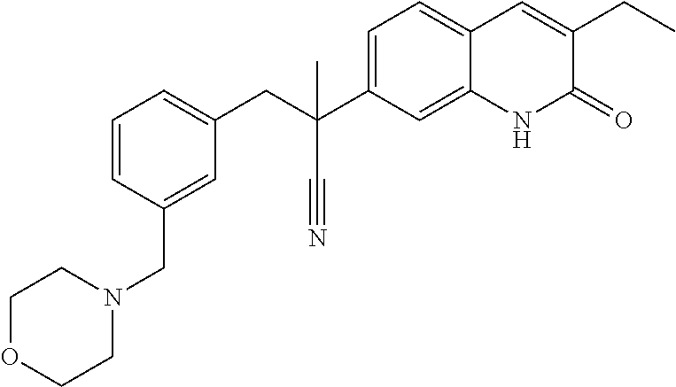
C1N(CC2=CC(CC(C#N)(C3=CC=C4C(=C3)NC(=O)C(CC)=C4)C)=CC=C2)CCOC1
